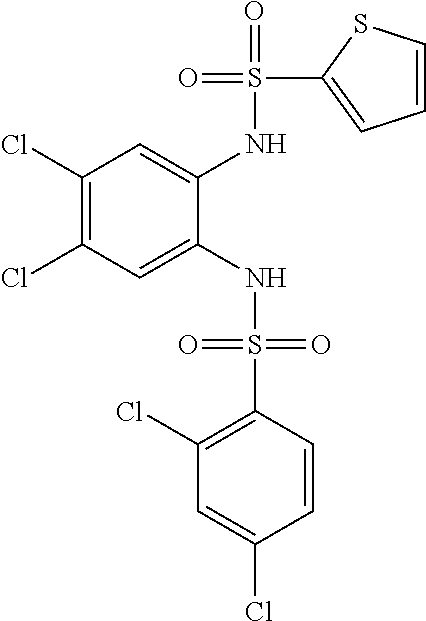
C1(Cl)=C(Cl)C=C(NS(=O)(=O)C2=C(Cl)C=C(Cl)C=C2)C(NS(=O)(C2=CC=CS2)=O)=C1
